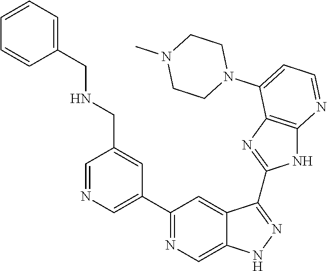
C1=NC=C(C2=NC=C3C(=C2)C(C2=NC4=C(N2)N=CC=C4N2CCN(C)CC2)=NN3)C=C1CNCC1=CC=CC=C1
